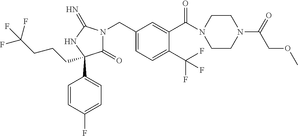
C1(=O)N(CC2=CC=C(C(F)(F)F)C(C(=O)N3CCN(C(=O)COC)CC3)=C2)C(=N)NC1(C1=CC=C(F)C=C1)CCCC(F)(F)F
